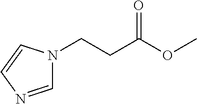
C1=NC=CN1CCC(OC)=O
